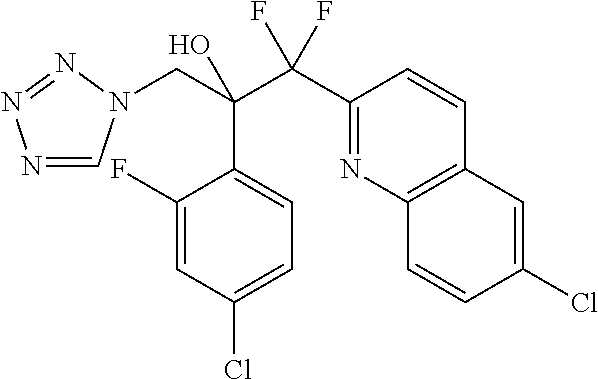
N1=CN(CC(C(C2=NC3=C(C=C2)C=C(Cl)C=C3)(F)F)(O)C2=CC=C(Cl)C=C2F)N=N1
